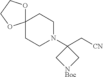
C1CN(C2(C[CN])C[NBoc]C2)CCC12OCCO2
